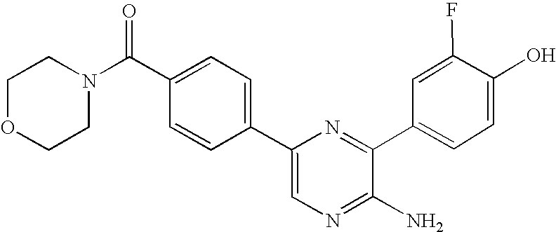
C1=C(C2=CC=C(C(N3CCOCC3)=O)C=C2)N=C(C2=CC=C(O)C(F)=C2)C(N)=N1
